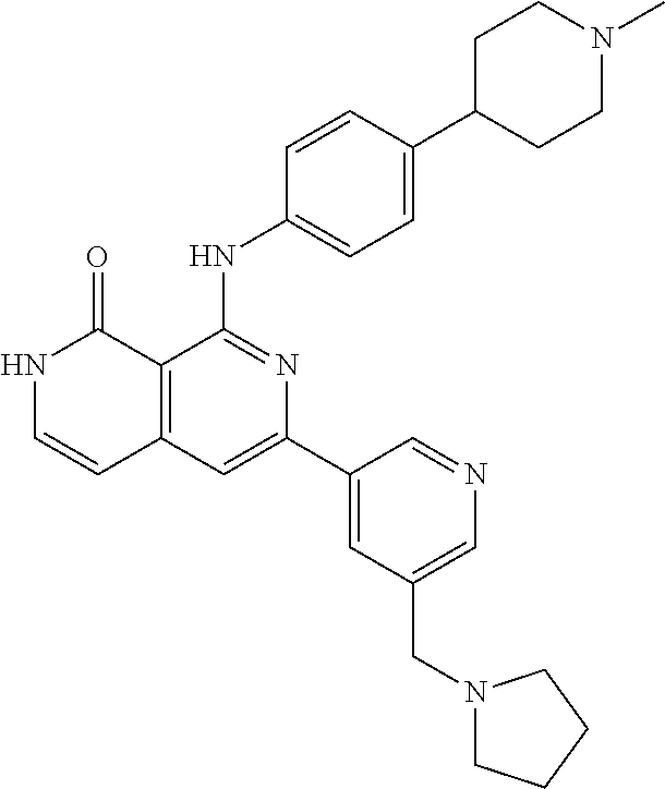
C1=CC(NC2=NC(C3=CC(CN4CCCC4)=CN=C3)=CC3=C2C(=O)NC=C3)=CC=C1C1CCN(C)CC1
